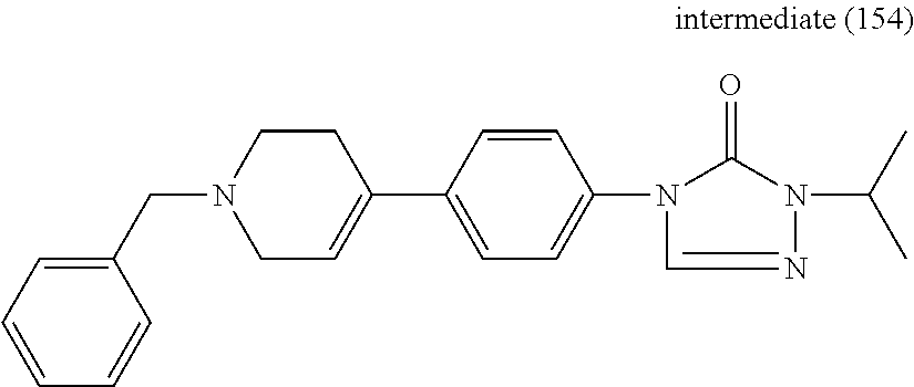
N1=CN(C2=CC=C(C3=CCN(CC4=CC=CC=C4)CC3)C=C2)C(=O)N1C(C)C
